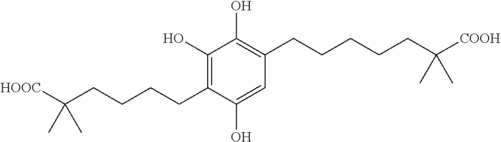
C1(O)=C(CCCCC([HOOC])(C)C)C(O)=CC(CCCCCC([COOH])(C)C)=C1O
